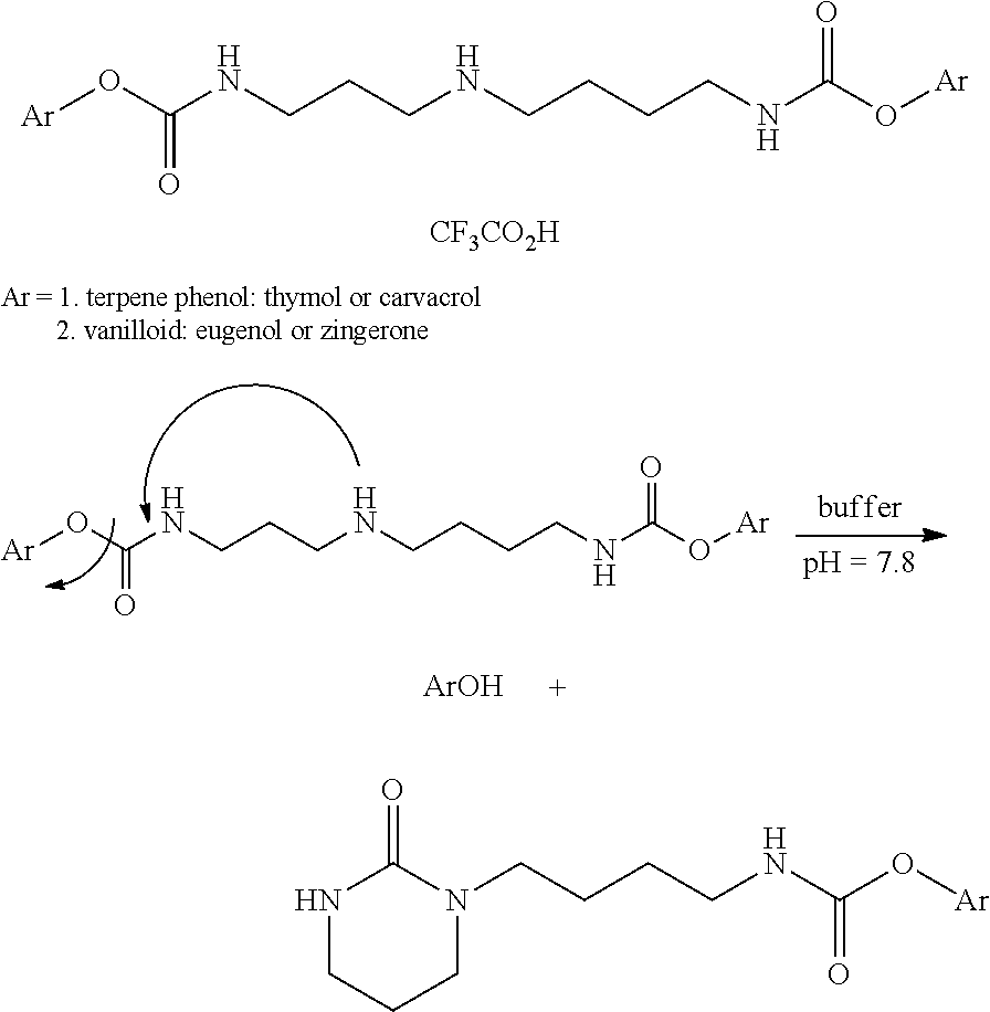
[Ar]OC(NCCCNCCCCNC(O[Ar])=O)=O.[CF3CO2H].[Ar]OC(NCCCNCCCCNC(O[Ar])=O)=O.[ArOH].N1CCCN(CCCCNC(O[Ar])=O)C1=O
